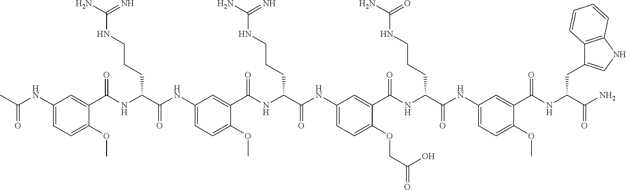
C1(NC(=O)C)=CC=C(OC)C(C(NC(C(NC2=CC=C(OC)C(C(NC(C(NC3=CC=C(OCC(=O)O)C(C(NC(C(NC4=CC=C(OC)C(C(NC(CC5=CNC6=C5C=CC=C6)C(N)=O)=O)=C4)=O)CCCNC(N)=O)=O)=C3)=O)CCCNC(N)=N)=O)=C2)=O)CCCNC(N)=N)=O)=C1
